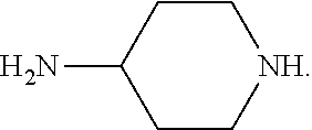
C1C[NH]CCC1N
